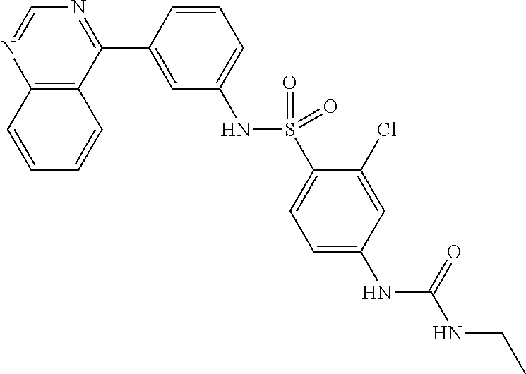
C12=C(C(C3=CC(NS(=O)(=O)C4=CC=C(NC(NCC)=O)C=C4Cl)=CC=C3)=NC=N1)C=CC=C2
